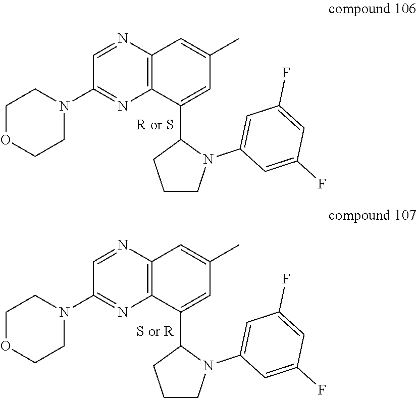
C1=NC2=C(N=C1N1CCOCC1)C(C1CCCN1C1=CC(F)=CC(F)=C1)=CC(C)=C2.C1=NC2=C(N=C1N1CCOCC1)C(C1CCCN1C1=CC(F)=CC(F)=C1)=CC(C)=C2
